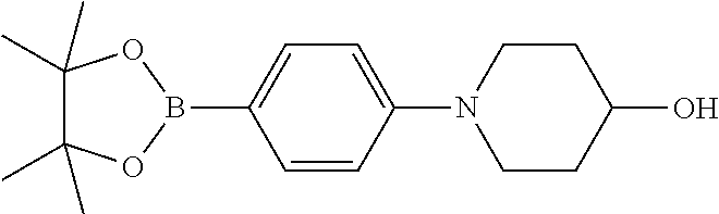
C1=CC(N2CCC(O)CC2)=CC=C1B1OC(C)(C)C(C)(C)O1
